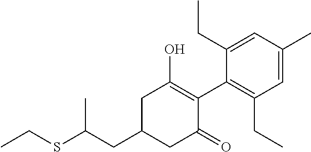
CCSC(CC1CC(=O)C(C2=C(CC)C=C(C)C=C2CC)=C(O)C1)C
